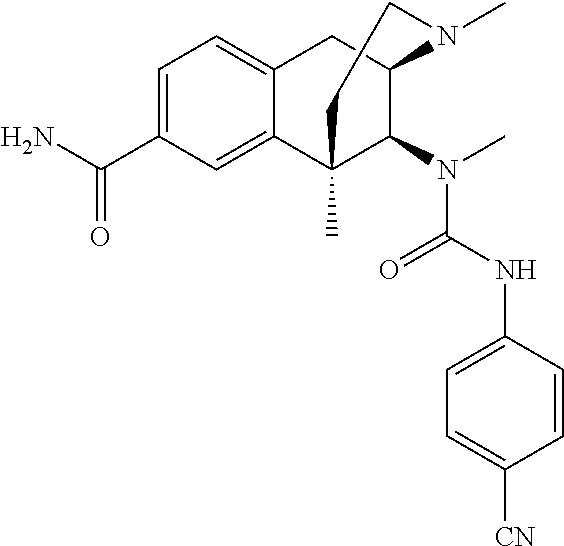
C1=C(C(N)=O)C=C2C(=C1)CC1C(N(C(NC3=CC=C([CN])C=C3)=O)C)C2(C)CCN1C
